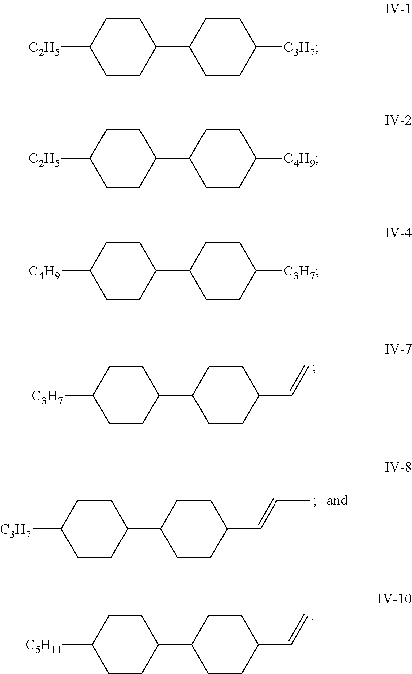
C1CC(C2CCC(C=C)CC2)CCC1[C3H7].C1CC(C2CCC(C=C)CC2)CCC1[C5H11].C1CC(C2CCC(C=CC)CC2)CCC1[C3H7].C1CC(C2CCC([C3H7])CC2)CCC1[C2H5].C1CC(C2CCC([C4H9])CC2)CCC1[C2H5].C1CC(C2CCC([C3H7])CC2)CCC1[C4H9]
